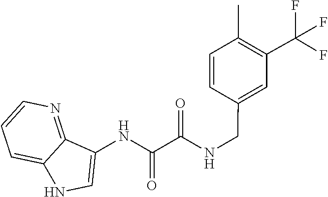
C1(C(F)(F)F)=C(C)C=CC(CNC(C(NC2=CNC3=CC=CN=C32)=O)=O)=C1
